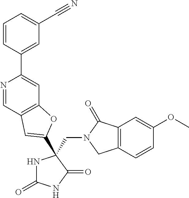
C(N1CC2=C(C1=O)C=C(OC)C=C2)C1(C2=CC3=C(C=C(C4=CC(C#N)=CC=C4)N=C3)O2)NC(=O)NC1=O
